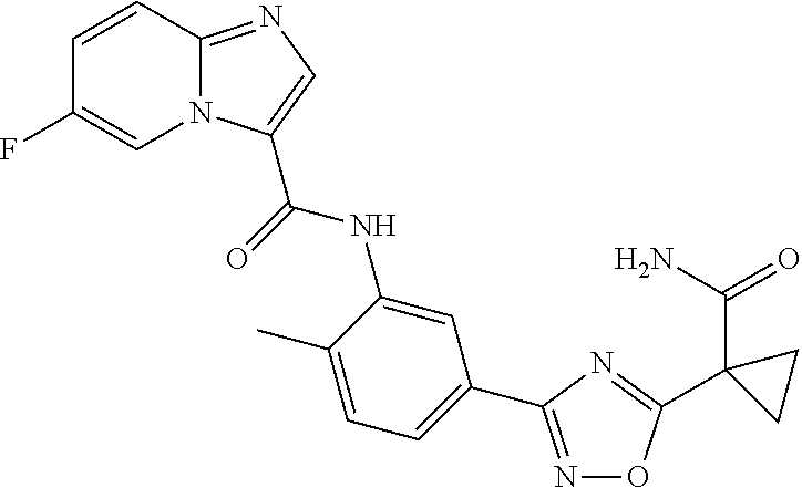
C1=C(C)C(NC(=O)C2=CN=C3N2C=C(F)C=C3)=CC(C2=NOC(C3(C(N)=O)CC3)=N2)=C1
